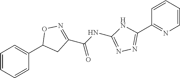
C1=CC=CC(C2CC(C(NC3=NN=C(C4=NC=CC=C4)N3)=O)=NO2)=C1
